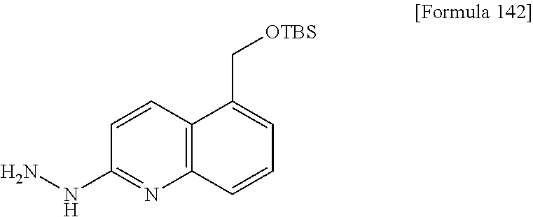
C12=C(C=CC(NN)=N1)C(C[OTBS])=CC=C2
